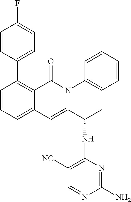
C1(C2=CC=C(F)C=C2)=C2C(=CC=C1)C=C(C(C)NC1=C([NC])C=NC(N)=N1)N(C1=CC=CC=C1)C2=O
